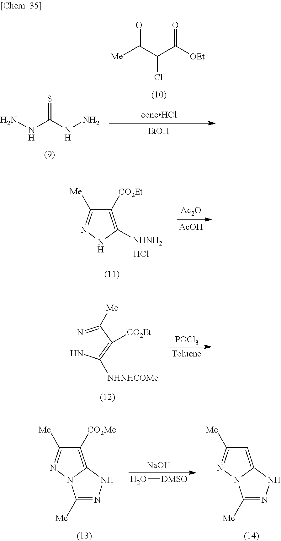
C1([CO2Et])=C([NHNH2])NN=C1[Me].Cl.[Ac2O].[AcOH].N1=C([Me])C([CO2Et])=C([NHNHCOMe])N1.[POCl3].C1([CO2Me])=C2N(N=C1[Me])C([Me])=NN2.[NaOH].O[DMSO].C1=C2N(N=C1[Me])C([Me])=NN2.NNC(NN)=S.[Me]C(C(C([OEt])=O)Cl)=O.[EtOH]
